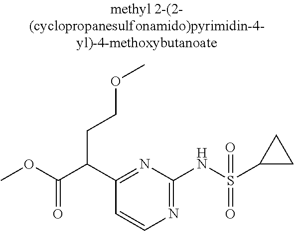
C1(C(C(OC)=O)CCOC)=NC(NS(C2CC2)(=O)=O)=NC=C1
